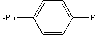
C1=CC(F)=CC=C1[t-Bu]
